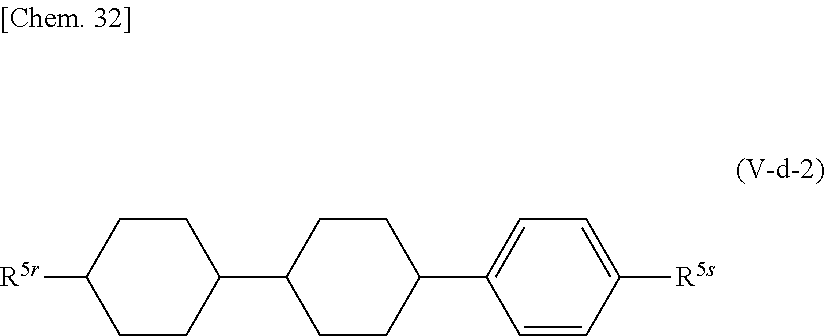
C1CC(C2=CC=C([R5s])C=C2)CCC1C1CCC([R5r])CC1
